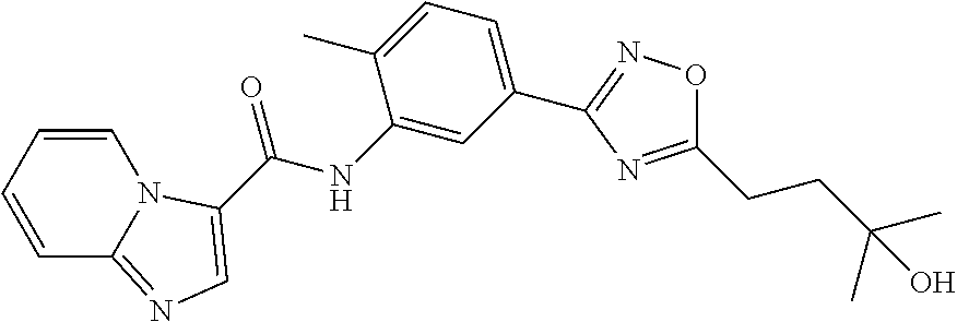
C(NC1=CC(C2=NOC(CCC(C)(C)O)=N2)=CC=C1C)(=O)C1=CN=C2C=CC=CN21
